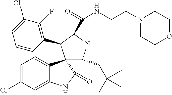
C1=C2C(=CC=C1Cl)C1(C(=O)N2)C(CC(C)(C)C)N(C)C(C(NCCN2CCOCC2)=O)C1C1=C(F)C(Cl)=CC=C1
